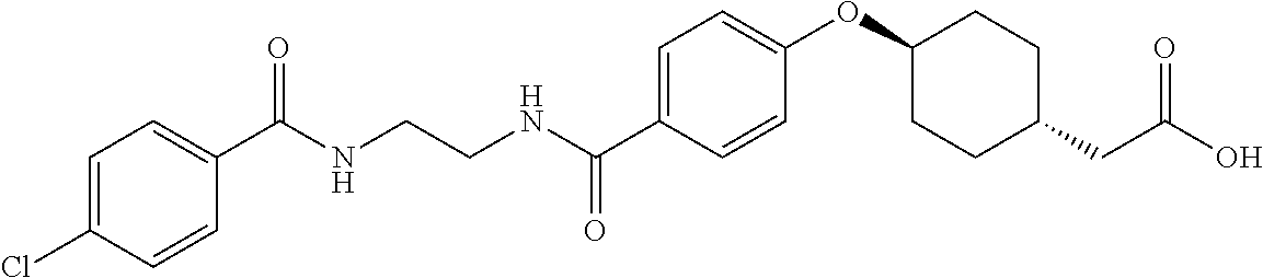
C1(C(NCCNC(C2=CC=C(OC3CCC(CC(O)=O)CC3)C=C2)=O)=O)=CC=C(Cl)C=C1
